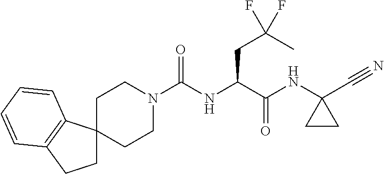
C(NC(C(NC1(C#N)CC1)=O)CC(C)(F)F)(N1CCC2(CC1)CCC1=C2C=CC=C1)=O
